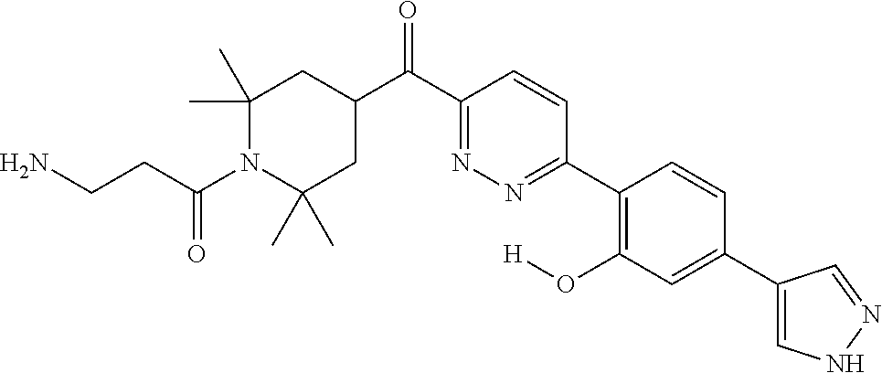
C1(C)(C)N(C(CCN)=O)C(C)(C)CC(C(C2=NN=C(C3=C(O[H])C=C(C4=CNN=C4)C=C3)C=C2)=O)C1
